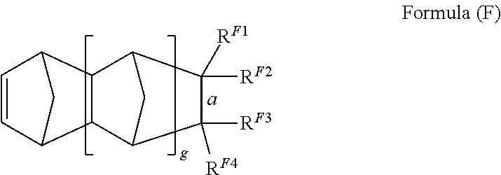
C1=CC2C3C(C1C2)C1C([RF2])([RF1])C([RF3])([RF4])C3C1
